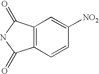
C12=C(C(=O)NC1=O)C=C([NO2])C=C2
